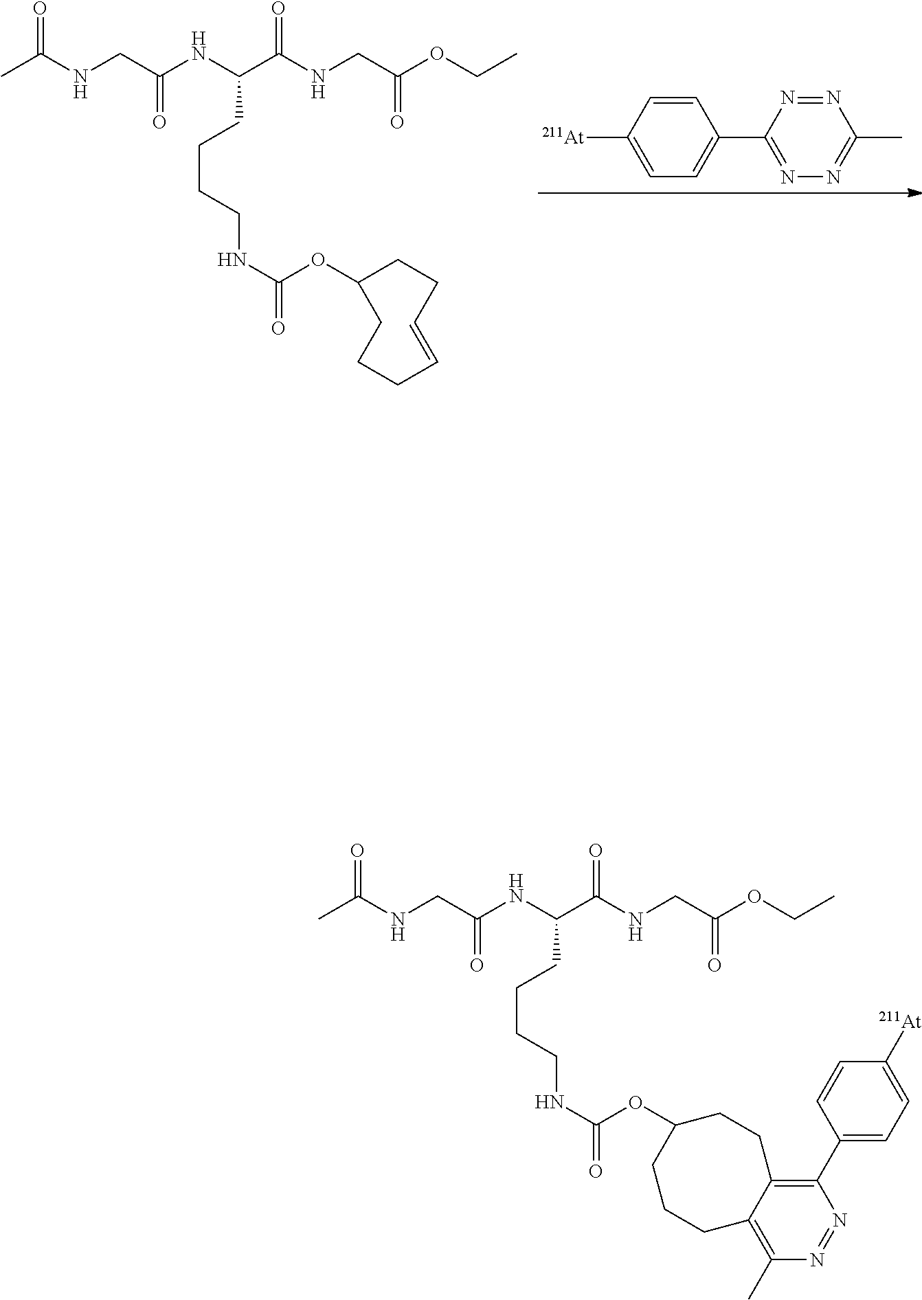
CC(NCC(NC(C(NCC(OCC)=O)=O)CCCCNC(=O)OC1CCC=CCCC1)=O)=O.C1([At])=CC=C(C2=NN=C(C)N=N2)C=C1.CC(NCC(NC(C(NCC(OCC)=O)=O)CCCCNC(=O)OC1CCC2=C(C3=CC=C([At])C=C3)N=NC(C)=C2CCC1)=O)=O
